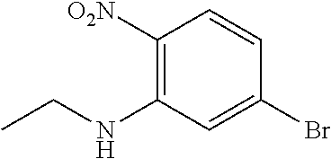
C1([O2N])=C(NCC)C=C(Br)C=C1
